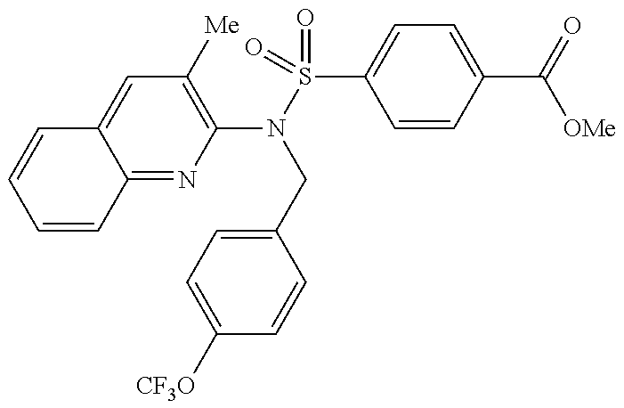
C1=CC2=NC(N(S(=O)(=O)C3=CC=C(C(=O)[OMe])C=C3)CC3=CC=C([CF3O])C=C3)=C([Me])C=C2C=C1
